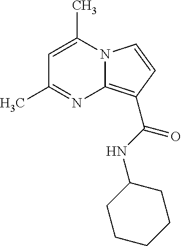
C1=C(C)N2C(=C(C(NC3CCCCC3)=O)C=C2)N=C1C
